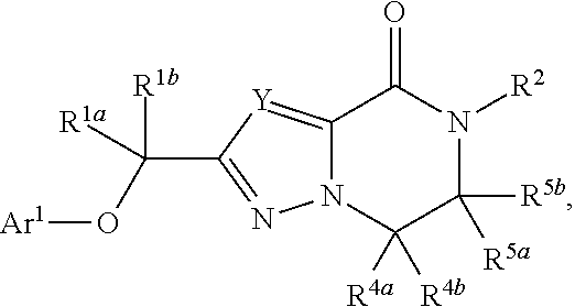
C12=[Y]C(C(O[Ar1])([R1b])[R1a])=NN1C([R4b])([R4a])C([R5b])([R5a])N([R2])C2=O
